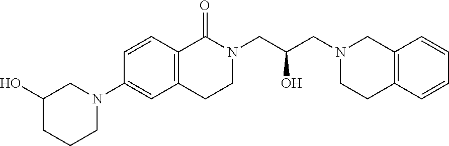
C1=CC2=C(C=C1N1CC(O)CCC1)CCN(CC(O)CN1CCC3=C(C1)C=CC=C3)C2=O
